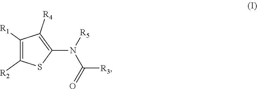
N(C([R3])=O)(C1=C([R4])C([R1])=C([R2])S1)[R5]
